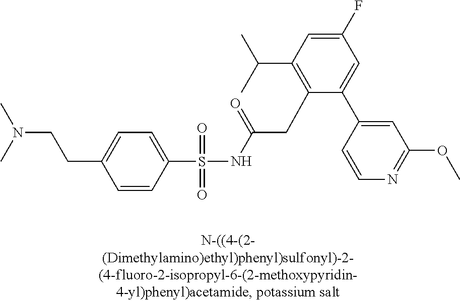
S(=O)(=O)(NC(CC1=C(C(C)C)C=C(F)C=C1C1=CC(OC)=NC=C1)=O)C1=CC=C(CCN(C)C)C=C1
